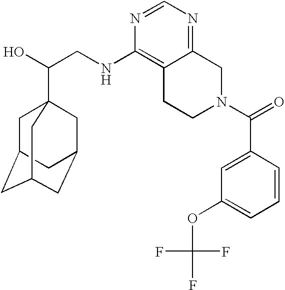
C(CNC1=C2C(=NC=N1)CN(C(=O)C1=CC(OC(F)(F)F)=CC=C1)CC2)(O)C12CC3CC(CC(C1)C3)C2
